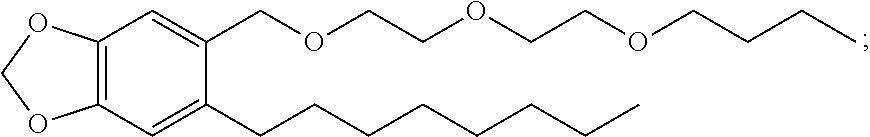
C12=C(C=C(CCCCCCCC)C(COCCOCCOCCCC)=C1)OCO2
